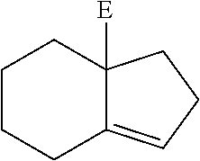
C1CCC2=CCCC2([E])C1
